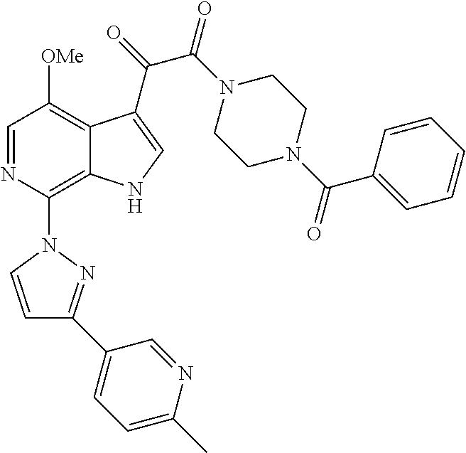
C1=NC(N2C=CC(C3=CC=C(C)N=C3)=N2)=C2C(=C1[OMe])C(C(C(=O)N1CCN(C(=O)C3=CC=CC=C3)CC1)=O)=CN2
